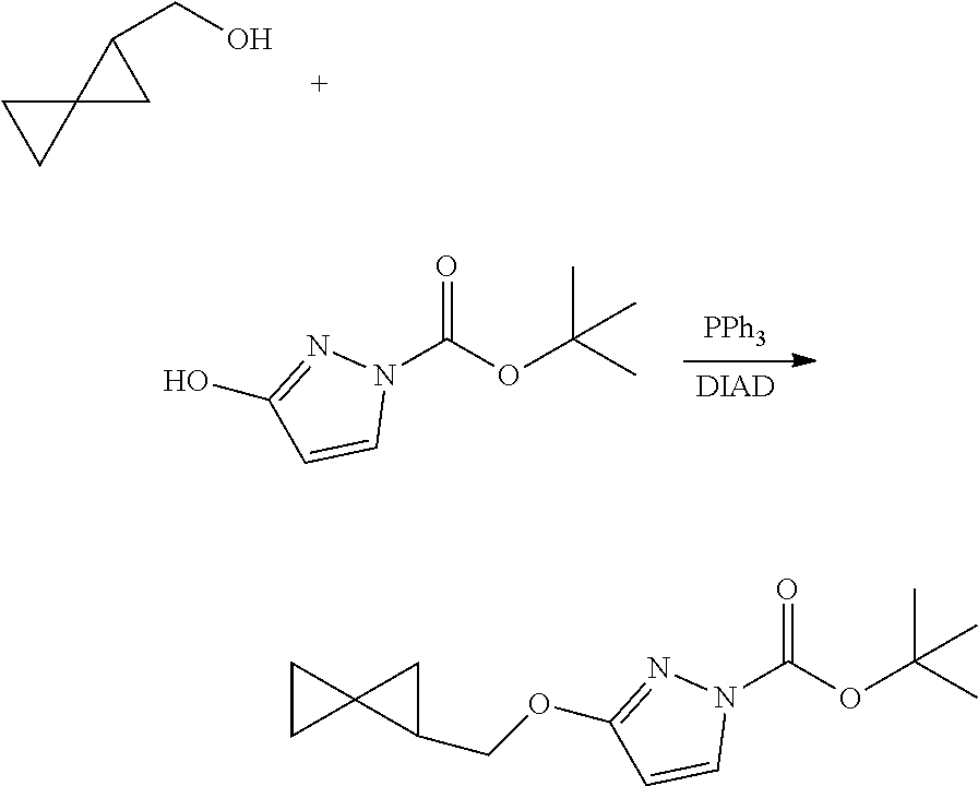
[PPh3].[DIAD].N1=C(O)C=CN1C(=O)OC(C)(C)C.C(C1C2(C1)CC2)O.N1=C(OCC2CC23CC3)C=CN1C(=O)OC(C)(C)C
